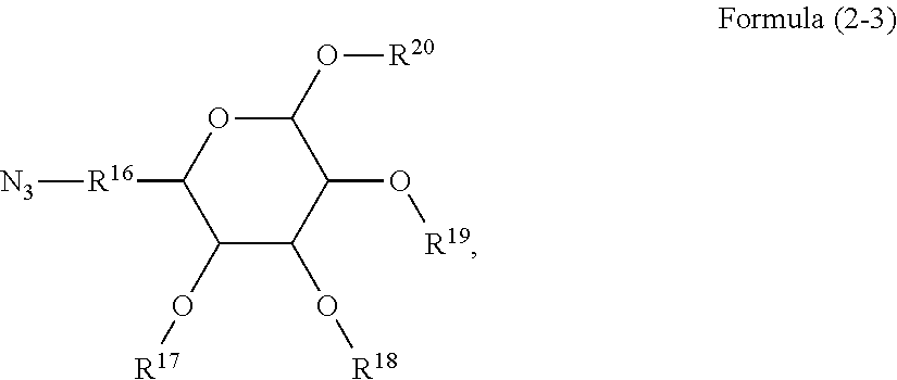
C1(O[R20])OC([R16][N3])C(O[R17])C(O[R18])C1O[R19]
